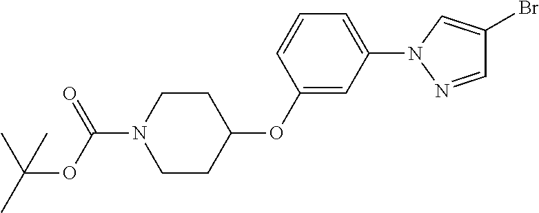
C1(OC2CCN(C(OC(C)(C)C)=O)CC2)=CC(N2N=CC(Br)=C2)=CC=C1
